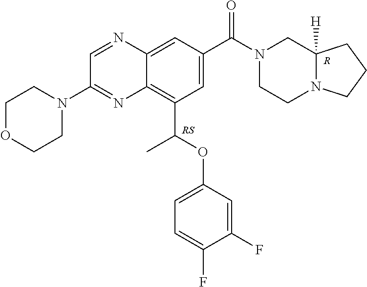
C1OCCN(C2=NC3=C(C(OC4=CC=C(F)C(F)=C4)C)C=C(C(=O)N4CCN5C([H])(C4)CCC5)C=C3N=C2)C1.[R]
